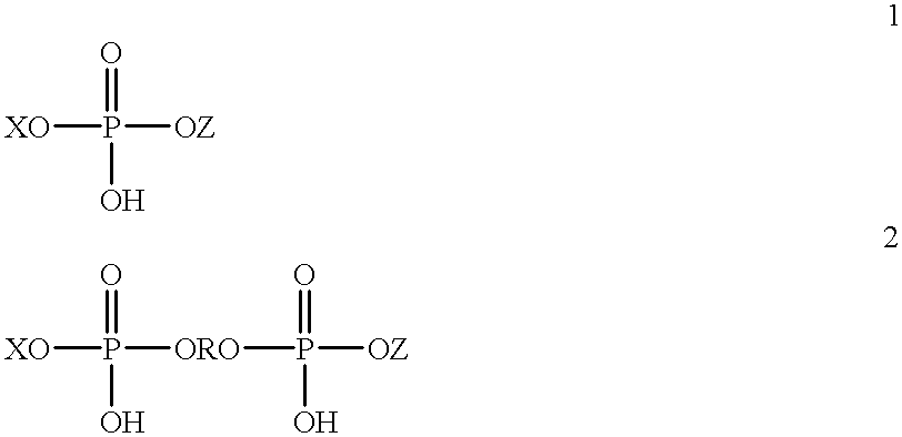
[XO]P([OZ])(=O)O.[XO]P([ORO]P([OZ])(=O)O)(=O)O
